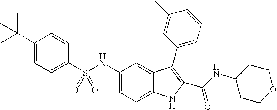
N(C1=CC=C2C(=C1)C(C1=CC=CC(C)=C1)=C(C(NC1CCOCC1)=O)N2)S(C1=CC=C(C(C)(C)C)C=C1)(=O)=O
